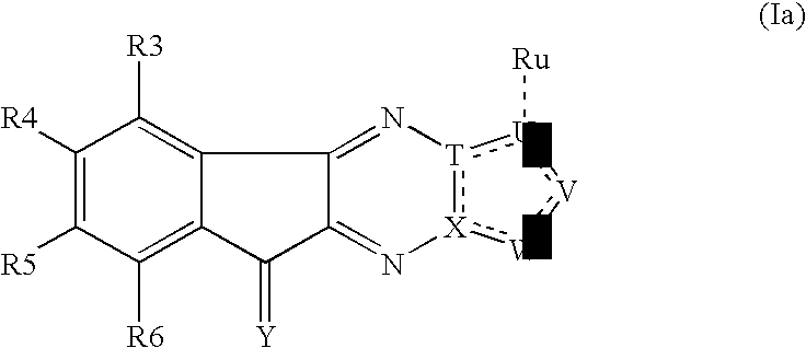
C1([R4])=C([R5])C([R6])=C2C(=C1[R3])C1=N[T]3:[U]([Ru]):[V]:[W]:[X]:3N=C1C2=[Y]
